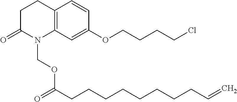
C12=C(CCC(=O)N1COC(CCCCCCCCC=C)=O)C=CC(OCCCCCl)=C2
